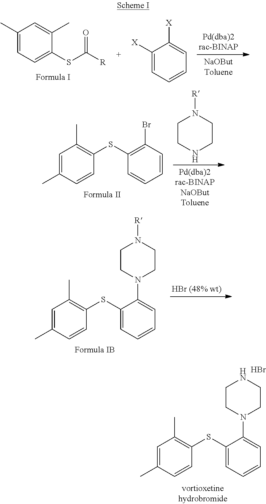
C1(C)=CC=C(SC([R])=O)C(C)=C1.C1([X])=CC=CC=C1[X].C1=C(C)C=CC(SC2=C(Br)C=CC=C2)=C1C.C1CNCCN1[R].C1=C(C)C=CC(SC2=CC=CC=C2N2CCNCC2)=C1C.Br.C1=C(C)C=CC(SC2=CC=CC=C2N2CCN([R])CC2)=C1C
